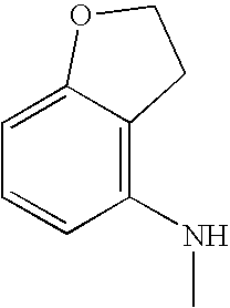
C1(NC)=C2C(=CC=C1)OCC2
